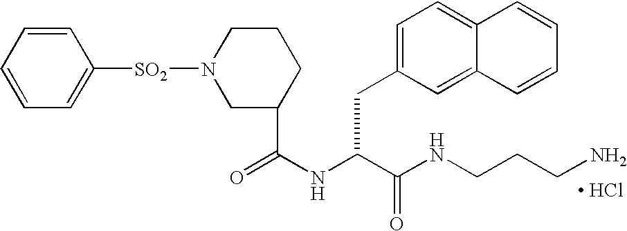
[ HCl].C1(C(NC(C(NCCCN)=O)CC2=CC=C3C(=C2)C=CC=C3)=O)CCCN([SO2]C2=CC=CC=C2)C1
